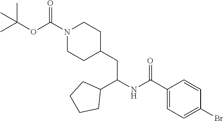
CC(OC(N1CCC(CC(NC(C2=CC=C(Br)C=C2)=O)C2CCCC2)CC1)=O)(C)C
